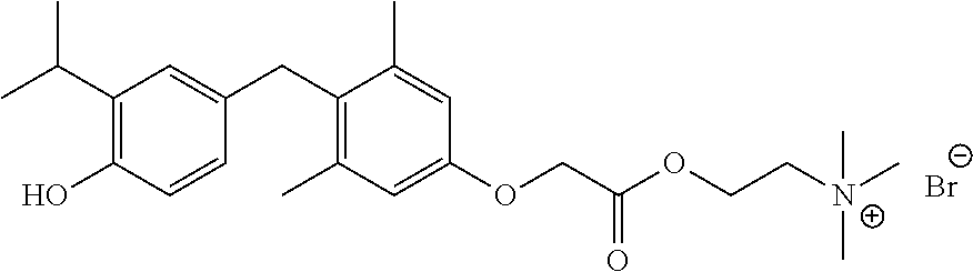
C1(C(C)C)=C(O)C=CC(CC2=C(C)C=C(OCC(OCC[N+](C)(C)C)=O)C=C2C)=C1.[Br-]
